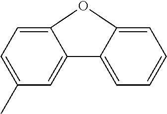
C1=C(C)C=C2C(=C1)OC1=CC=CC=C21
